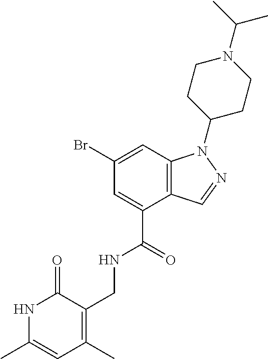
C1(Br)=CC2=C(C(C(=O)NCC3=C(C)C=C(C)NC3=O)=C1)C=NN2C1CCN(C(C)C)CC1
